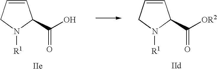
C1=CCN([R1])C1C([OR2])=O.C1=CCN([R1])C1C(O)=O
